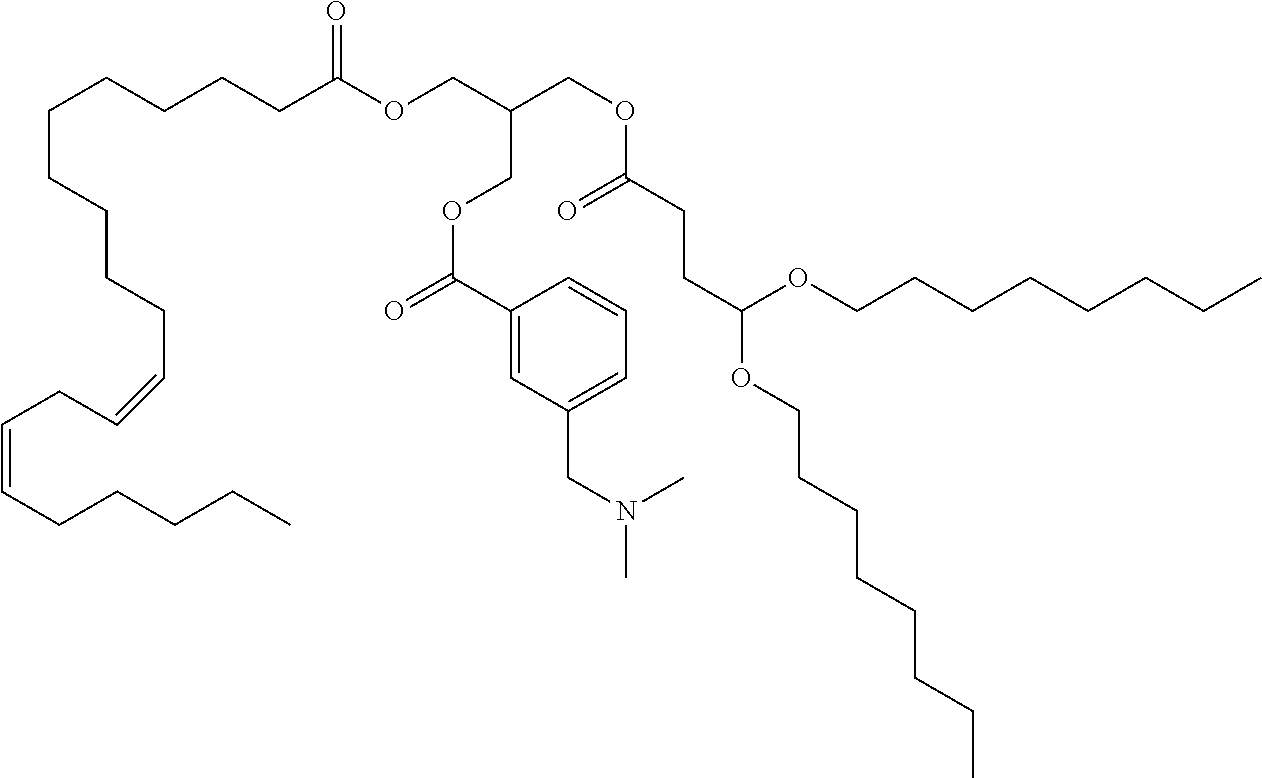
CN(CC1=CC=CC(C(OCC(COC(CCCCCCCCCC=CCC=CCCCCC)=O)COC(CCC(OCCCCCCCC)OCCCCCCCC)=O)=O)=C1)C
